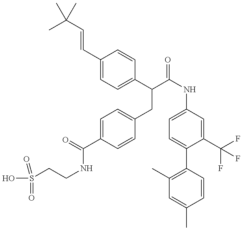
C(C1=CC=C(CC(C(NC2=CC=C(C3=C(C)C=C(C)C=C3)C(C(F)(F)F)=C2)=O)C2=CC=C(C=CC(C)(C)C)C=C2)C=C1)(NCCS(O)(=O)=O)=O
